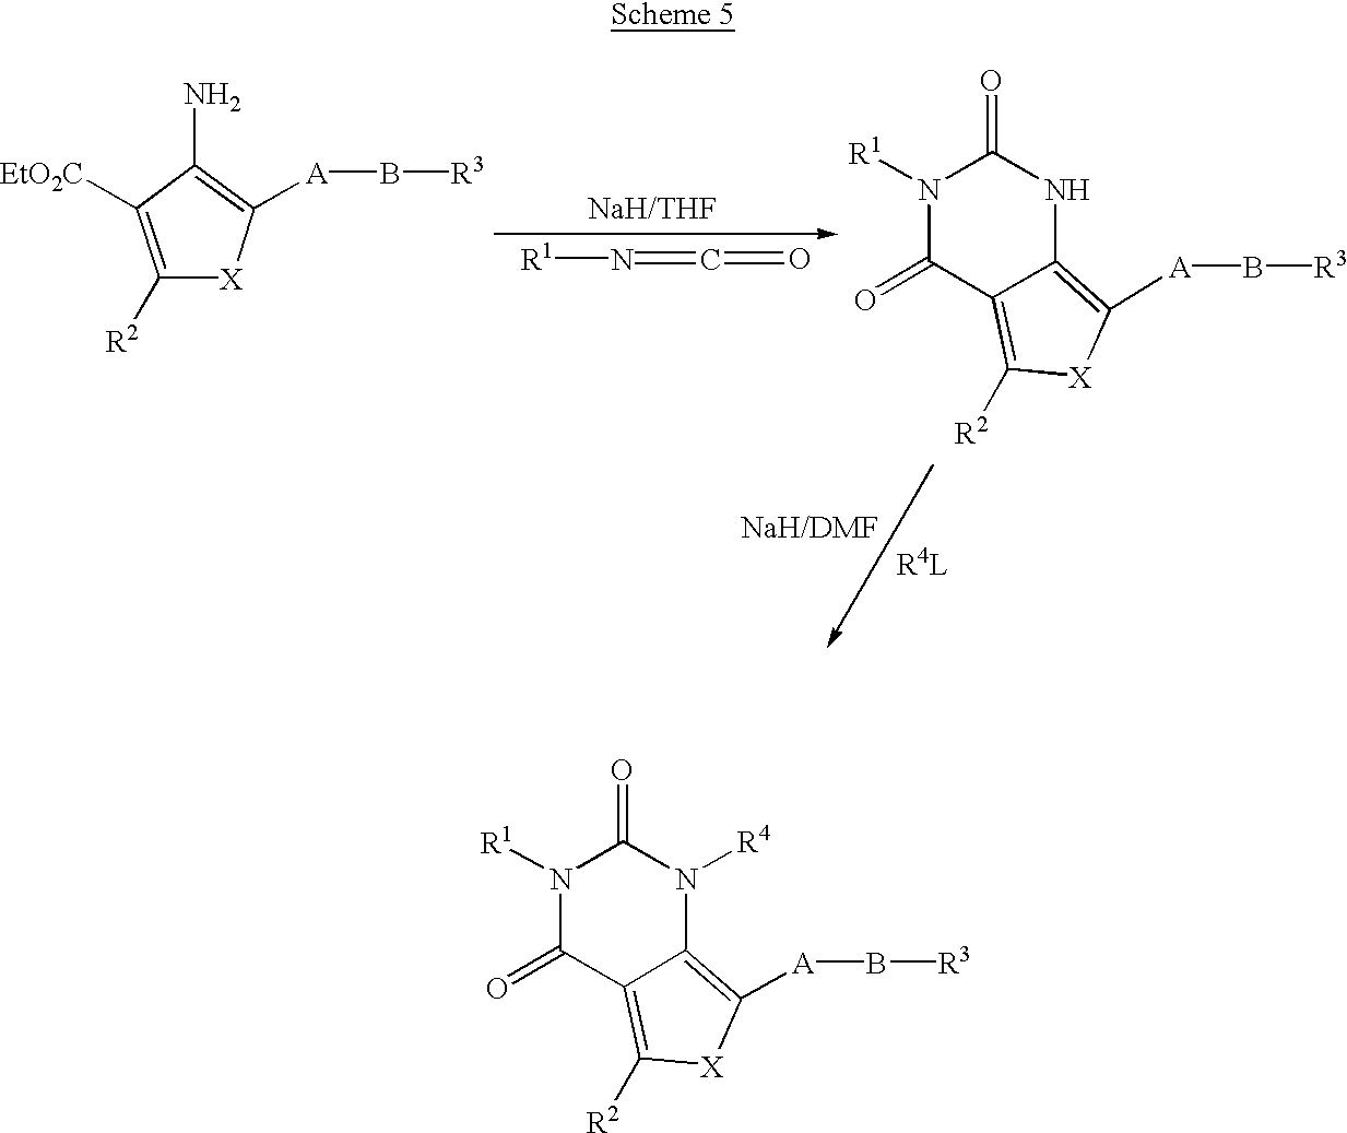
C1([R2])=C2C(=C([A]B[R3])[X]1)N([R4])C(=O)N([R1])C2=O.C1([R2])=C([EtO2C])C(N)=C([A]B[R3])[X]1.[R1]N=C=O.C1([R2])=C2C(=C([A]B[R3])[X]1)NC(=O)N([R1])C2=O
